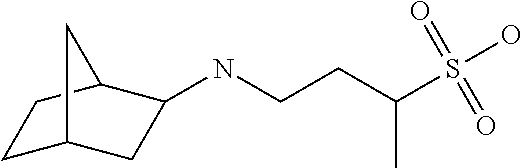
N(CCC(S(O)(=O)=O)C)C1CC2CCC1C2
